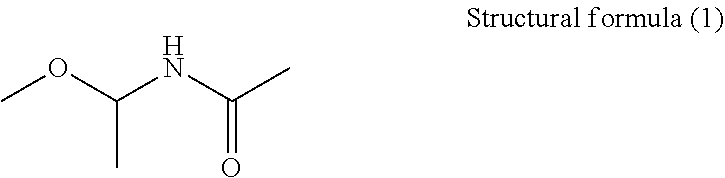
COC(C)NC(=O)C
